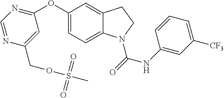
C1(OC2=NC=NC(COS(=O)(=O)C)=C2)=CC=C2C(=C1)CCN2C(=O)NC1=CC([CF3])=CC=C1
